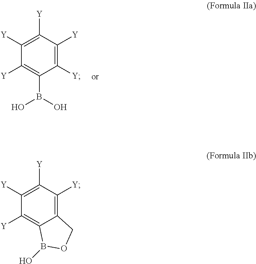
C1([Y])=C(B(O)O)C([Y])=C([Y])C([Y])=C1[Y].C1([Y])=C2C(=C([Y])C([Y])=C1[Y])COB2O
